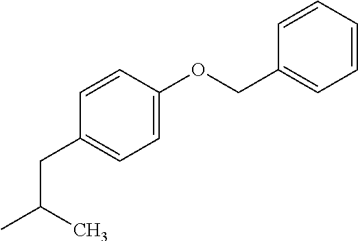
C(C(C)C)C1=CC=C(OCC2=CC=CC=C2)C=C1
